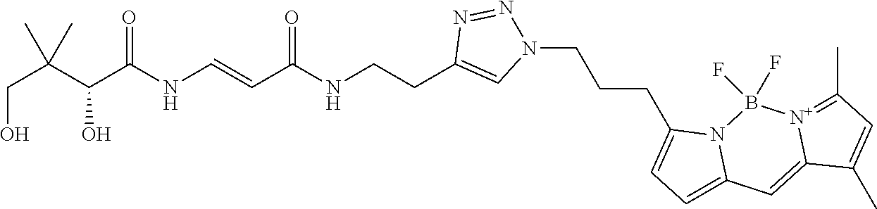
N(CCC1=CN(CCCC2=CC=C3N2B(F)(F)[N+]2=C(C)C=C(C)C2=C3)N=N1)C(C=CNC(C(C(CO)(C)C)O)=O)=O
